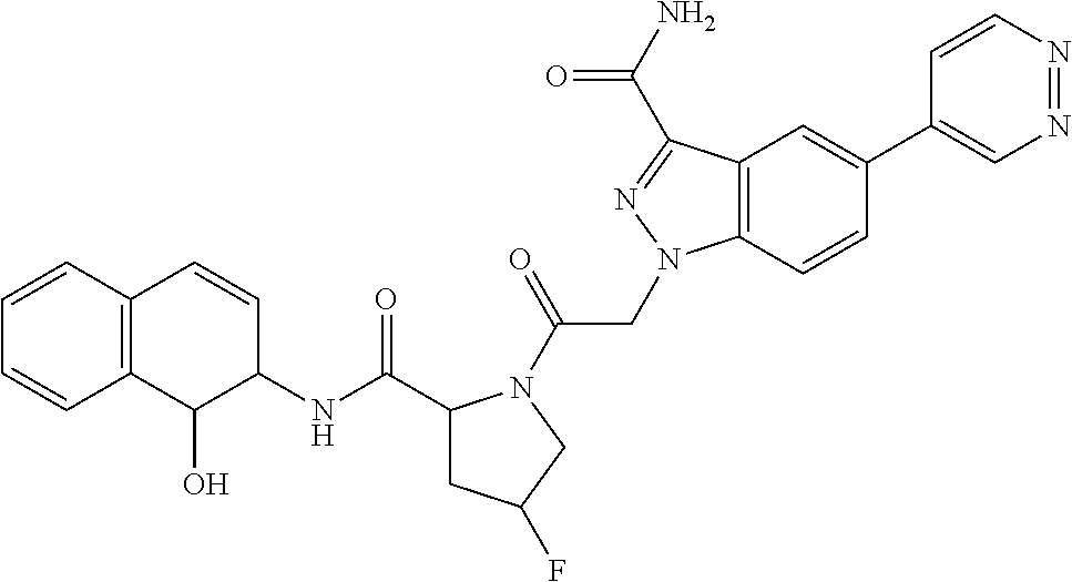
C12=C(C(C(N)=O)=NN1CC(N1C(C(NC3C=CC4=C(C3O)C=CC=C4)=O)CC(F)C1)=O)C=C(C1=CN=NC=C1)C=C2
